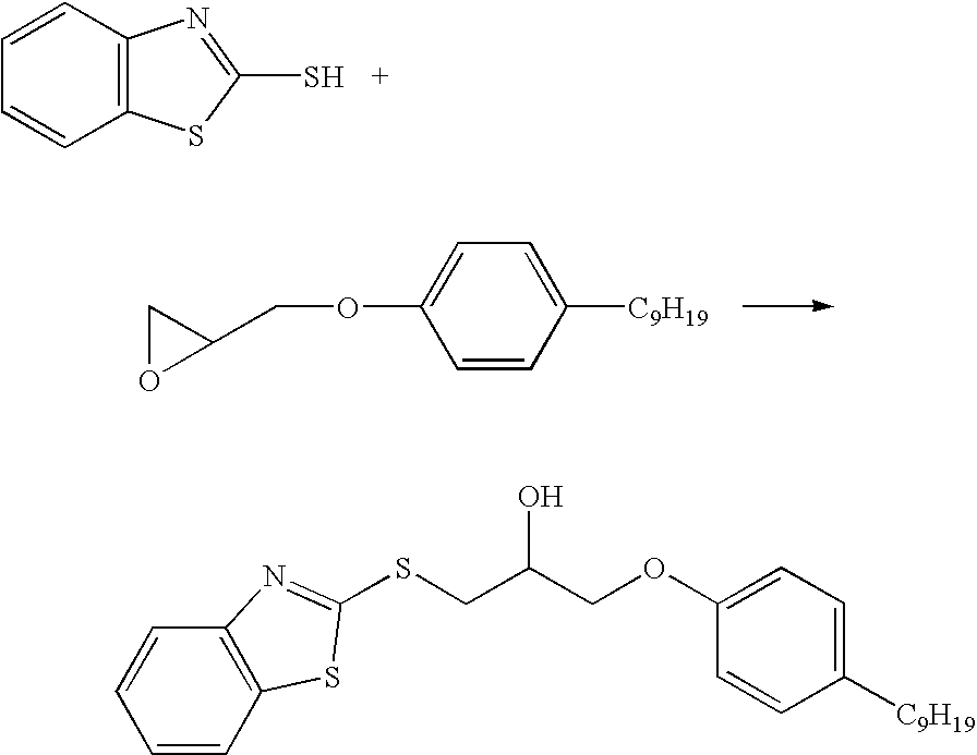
C12=C(C=CC=C1)N=C(S)S2.C1=CC([C9H19])=CC=C1OCC1OC1.C1=CC2=C(C=C1)N=C(SCC(COC1=CC=C([C9H19])C=C1)O)S2
